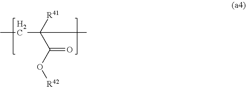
C(C(C(=O)O[R42])([R41])C)C
